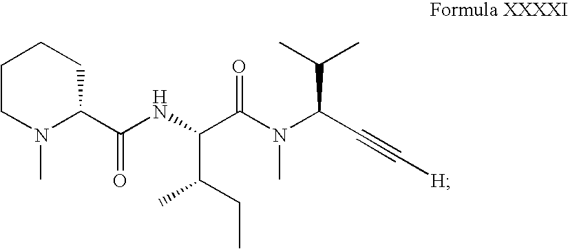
[H]C#CC(C(C)C)N(C)C(C(NC(C1CCCCN1C)=O)C(CC)C)=O
